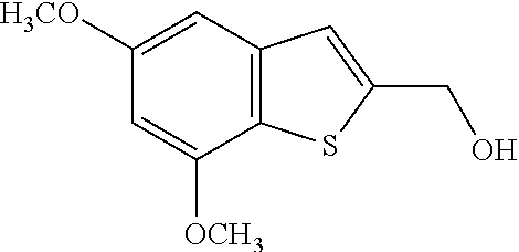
C1([H3CO])=CC2=C(C([OCH3])=C1)SC(CO)=C2
